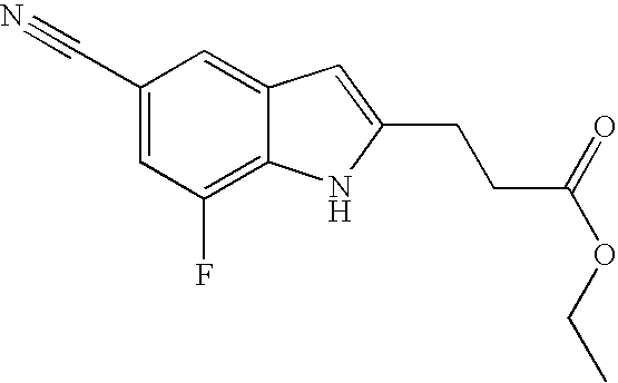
C1(C#N)=CC(F)=C2C(=C1)C=C(CCC(OCC)=O)N2
